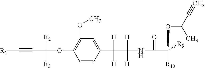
C1(OC)=C(OC([R2])([R3])C#C[R1])C=CC(C([H])([H])C([H])([H])NC(=O)C([R10])([R9])OC(C#C)C)=C1
